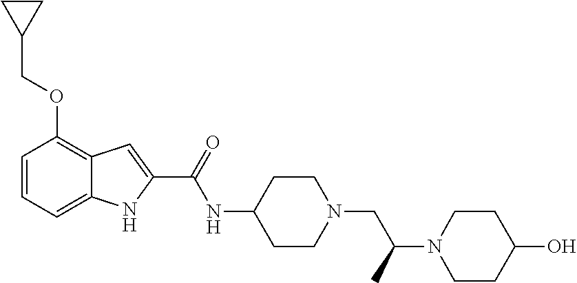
C1=CC=C2C(=C1OCC1CC1)C=C(C(=O)NC1CCN(CC(N3CCC(O)CC3)C)CC1)N2
